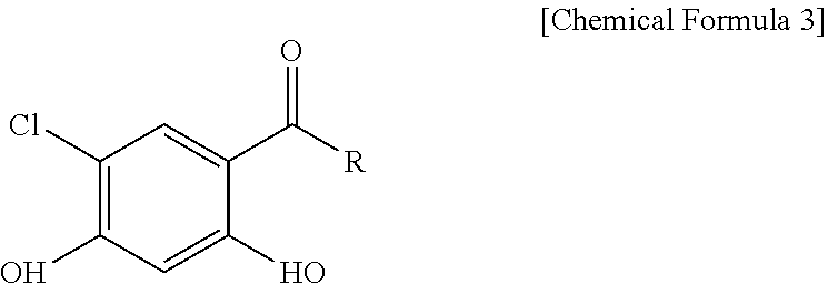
C1(Cl)=C(O)C=C(O)C(C([R])=O)=C1
